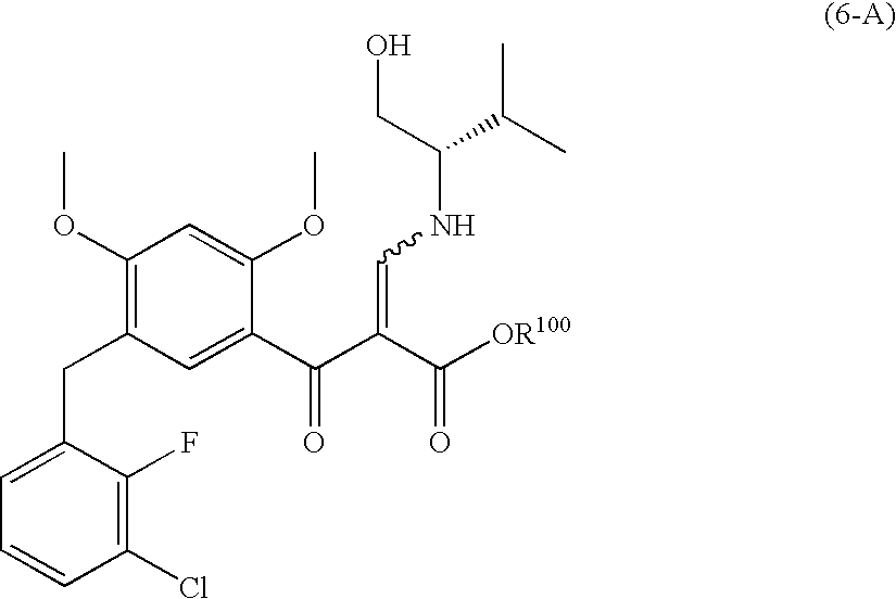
C1(Cl)=C(F)C(CC2=C(OC)C=C(OC)C(C(C(C([OR100])=O)=CNC(C(C)C)CO)=O)=C2)=CC=C1
